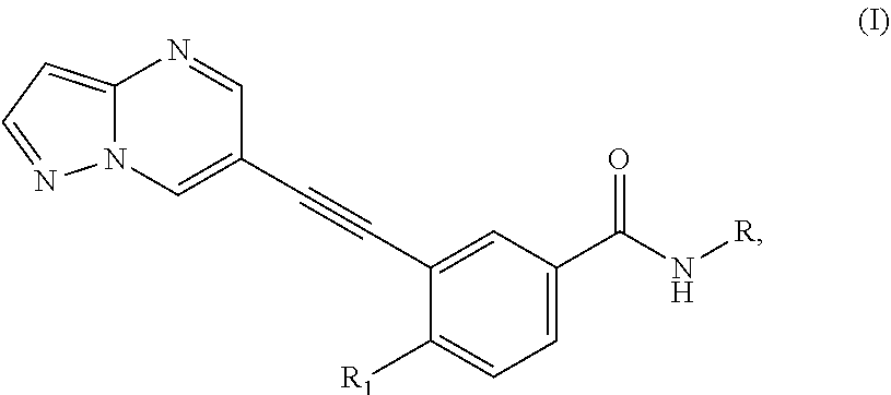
C12=CC=NN1C=C(C#CC1=CC(C(N[R])=O)=CC=C1[R1])C=N2
